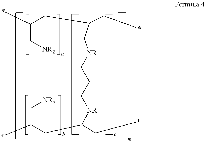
*C(CC(C*)C[NR]CCC[NR]C(C*)CC(*)C[NR2])C[NR2]
